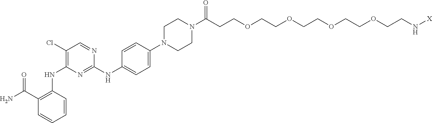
C1(C(N)=O)=C(NC2=C(Cl)C=NC(NC3=CC=C(N4CCN(C(CCOCCOCCOCCOCCN[X])=O)CC4)C=C3)=N2)C=CC=C1
